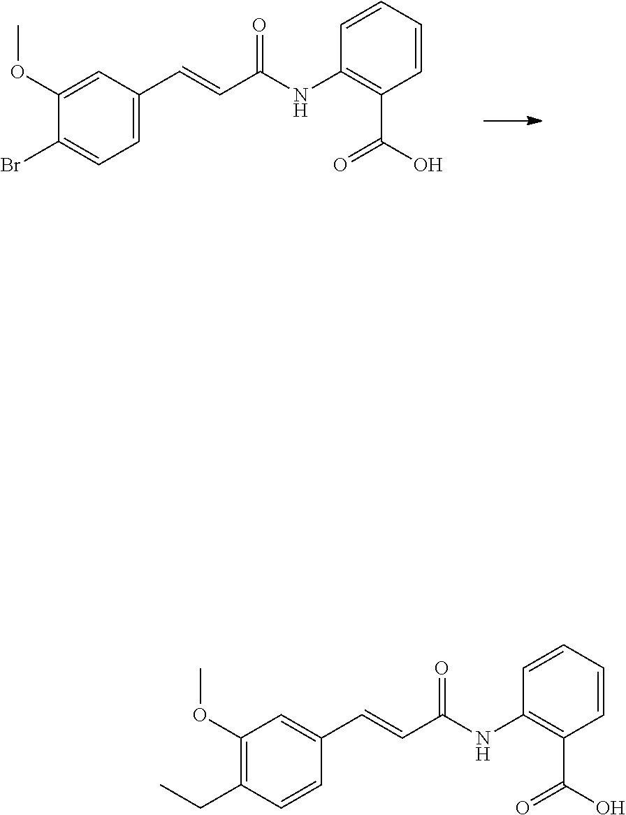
C1(OC)=CC(C=CC(NC2=C(C(O)=O)C=CC=C2)=O)=CC=C1Br.C1(OC)=C(CC)C=CC(C=CC(NC2=C(C(O)=O)C=CC=C2)=O)=C1
